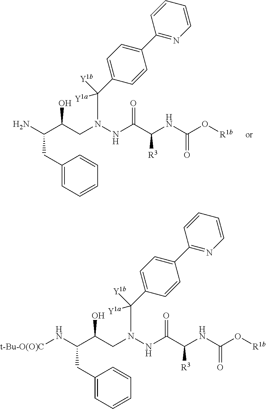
C(C(CN(NC(C(NC(O[R1b])=O)[R3])=O)C(C1=CC=C(C2=NC=CC=C2)C=C1)([Y1b])[Y1a])O)(N)CC1=CC=CC=C1.C(C(CN(NC(C(NC(O[R1b])=O)[R3])=O)C(C1=CC=C(C2=NC=CC=C2)C=C1)([Y1b])[Y1a])O)(N[t-Bu-O(O)C])CC1=CC=CC=C1
